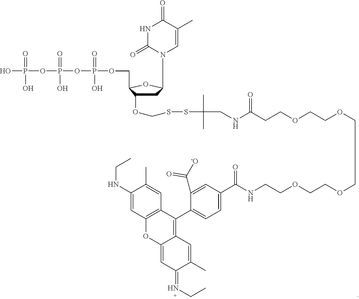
C1C(N2C=C(C)C(=O)NC2=O)OC(COP(OP(OP(O)(=O)O)(=O)O)(=O)O)C1OCSSC(CNC(=O)CCOCCOCCOCCOCCNC(C1=CC=C(C2=C3C(=CC(=NCC)C(C)=C3)OC3=C2C=C(C)C(NCC)=C3)C(C([-O])=O)=C1)=O)(C)C
